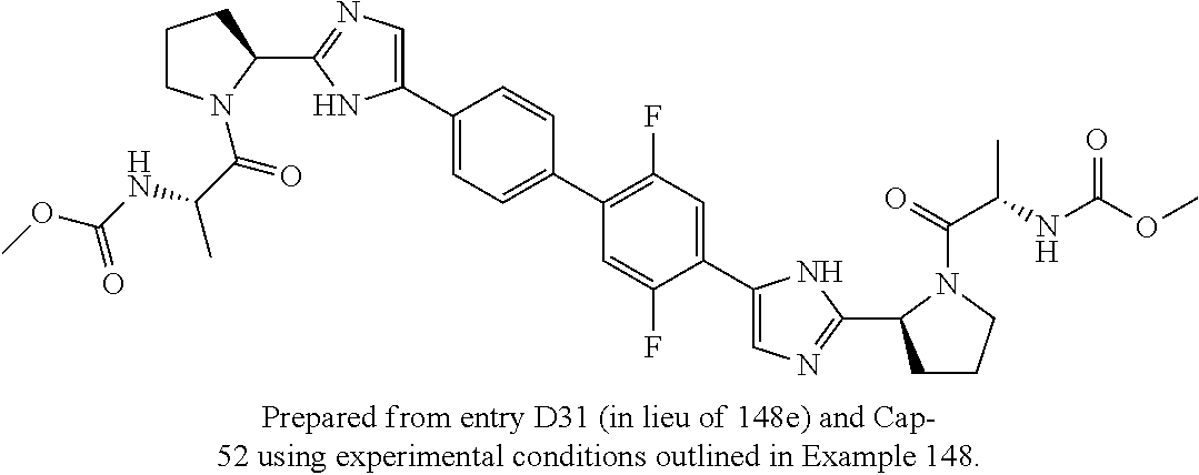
C1CN(C(C(NC(OC)=O)C)=O)C(C2=NC=C(C3=CC=C(C4=C(F)C=C(C5=CN=C(C6CCCN6C(=O)C(NC(OC)=O)C)N5)C(F)=C4)C=C3)N2)C1
